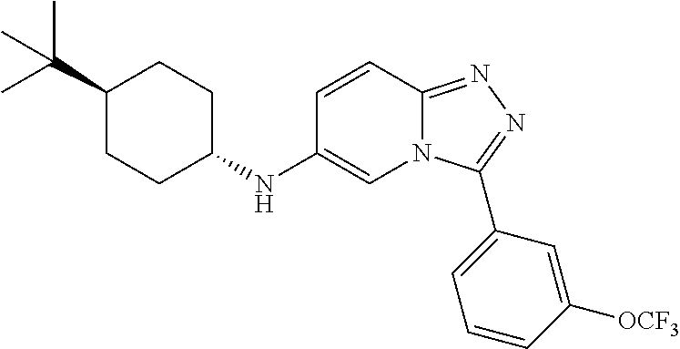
C1(C(C)(C)C)CCC(NC2=CN3C(=NN=C3C3=CC=CC([OCF3])=C3)C=C2)CC1
